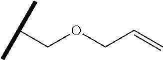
C(COCC=C)(C)C
